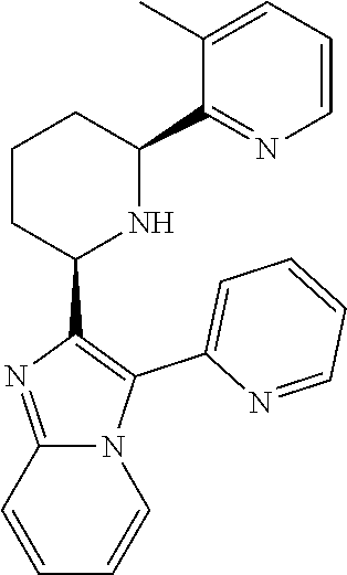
C1CC(C2=C(C3=CC=CC=N3)N3C(=N2)C=CC=C3)NC(C2=NC=CC=C2C)C1
